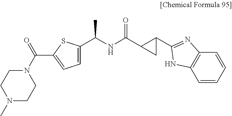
C1=C(C(NC(C2CC2C2=NC3=C(C=CC=C3)N2)=O)C)SC(C(N2CCN(C)CC2)=O)=C1
